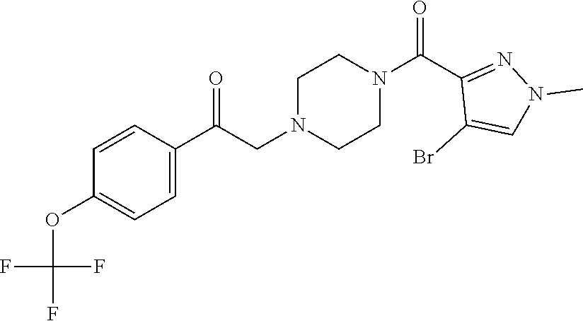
C1=CC(C(CN2CCN(C(C3=NN(C)C=C3Br)=O)CC2)=O)=CC=C1OC(F)(F)F
